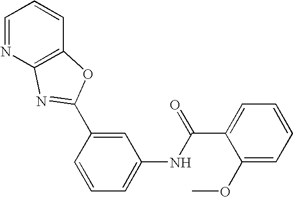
C1=NC2=C(C=C1)OC(C1=CC(NC(=O)C3=CC=CC=C3OC)=CC=C1)=N2
